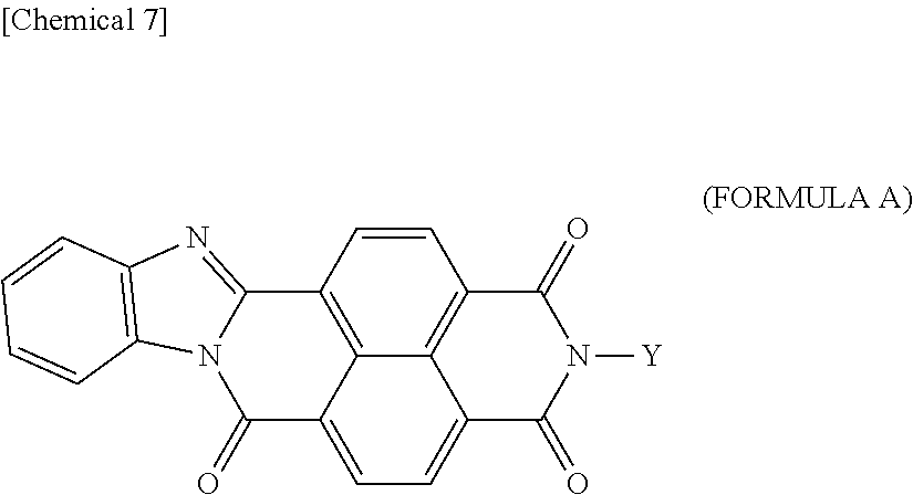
C1=CC2=C3C4=C1C(=O)N([Y])C(=O)C4=CC=C3C(=O)N1C2=NC2=C1C=CC=C2
